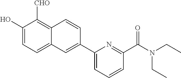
C1(O)=CC=C2C(=C1[CHO])C=CC(C1=CC=CC(C(=O)N(CC)CC)=N1)=C2
